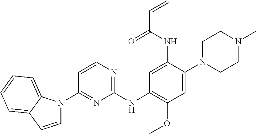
C1(NC2=C(OC)C=C(N3CCN(C)CC3)C(NC(C=C)=O)=C2)=NC=CC(N2C=CC3=CC=CC=C23)=N1
